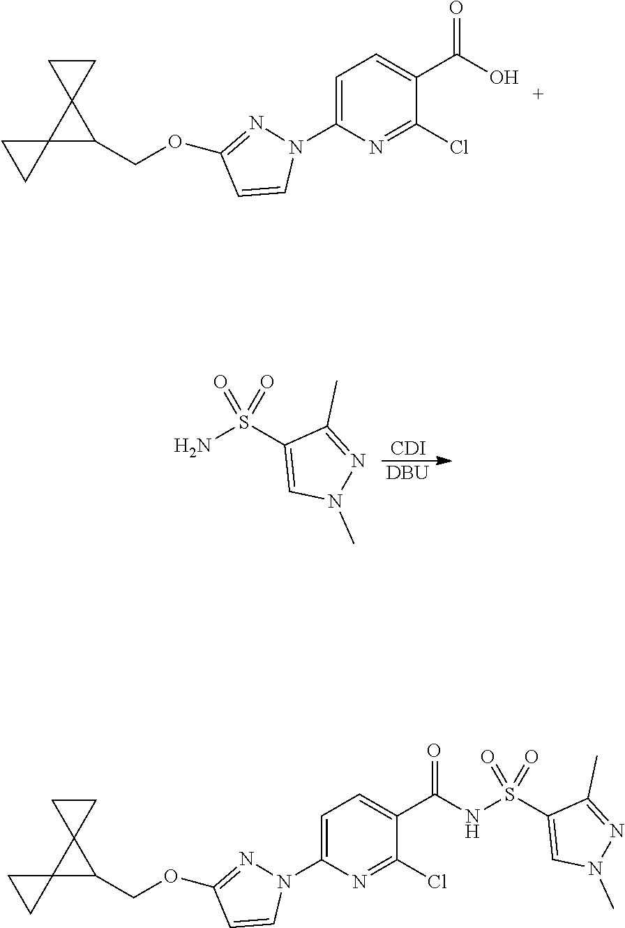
NS(C1=CN(C)N=C1C)(=O)=O.[CDI].[DBU].C1CC12C1(C2COC2=NN(C3=CC=C(C(O)=O)C(Cl)=N3)C=C2)CC1.C1CC12C1(C2COC2=NN(C3=CC=C(C(NS(C4=CN(C)N=C4C)(=O)=O)=O)C(Cl)=N3)C=C2)CC1
